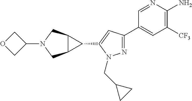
N1=C(C2=CC([CF3])=C(N)N=C2)C=C(C2C3C2CN(C2COC2)C3)N1CC1CC1
